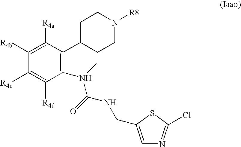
C1([R4b])=C([R4a])C(C2CCN([R8])CC2)=C(N(C)C(=O)NCC2=CN=C(Cl)S2)C([R4d])=C1[R4c]
